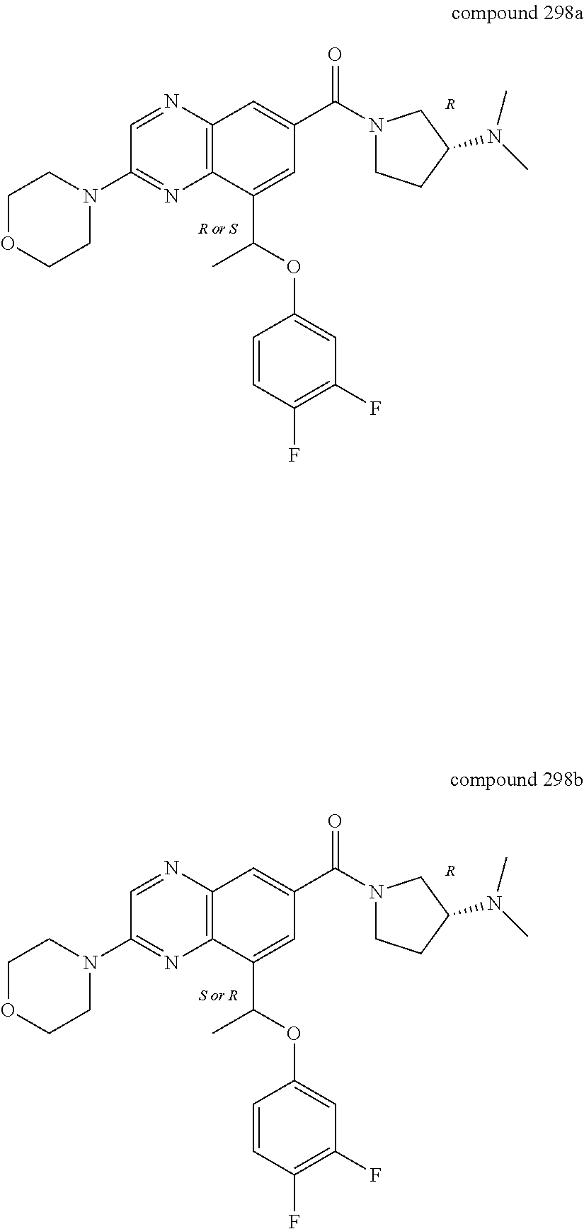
C1OCCN(C2=NC3=C(N=C2)C=C(C(=O)N2CCC(N(C)C)C2)C=C3C(OC2=CC(F)=C(F)C=C2)C)C1.[R].C1OCCN(C2=NC3=C(N=C2)C=C(C(=O)N2CCC(N(C)C)C2)C=C3C(OC2=CC(F)=C(F)C=C2)C)C1.[R]
